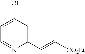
C1(Cl)=CC=NC(C=C[CO2Et])=C1
